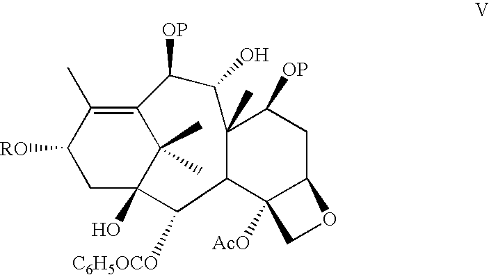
C12=C(C)C([RO])CC(O)(C1(C)C)C([C6H5OCO])C1C3([AcO])C(CC([OP])C1(C)C(O)C2[OP])OC3
